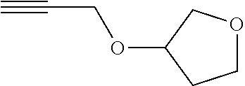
C1OCC(OCC#C)C1
